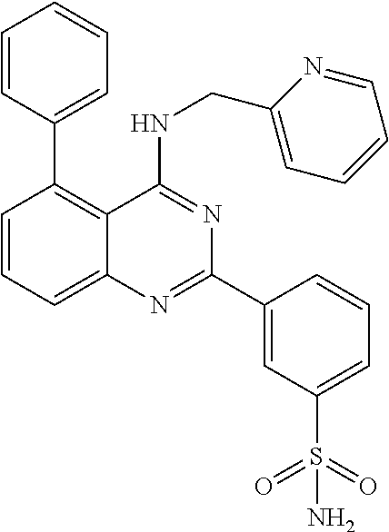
C1=CC=C2C(=C1C1=CC=CC=C1)C(NCC1=CC=CC=N1)=NC(C1=CC(S(=O)(=O)N)=CC=C1)=N2
